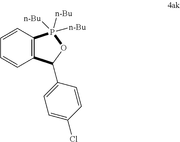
C12=C(C=CC=C1)P([n-Bu])([n-Bu])([n-Bu])OC2C1=CC=C(Cl)C=C1
